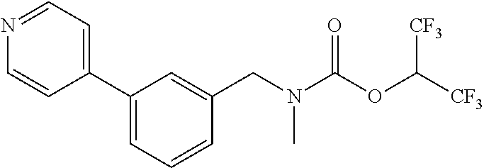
CN(CC1=CC(C2=CC=NC=C2)=CC=C1)C(OC([CF3])[CF3])=O
